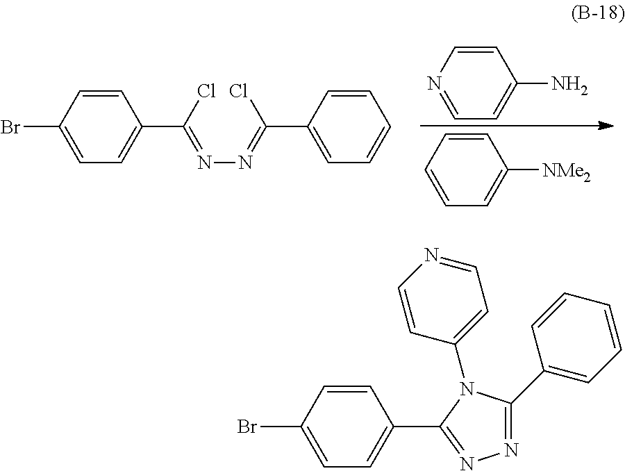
C1(Br)=CC=C(C(Cl)=NN=C(C2=CC=CC=C2)Cl)C=C1.N1=CC=C(N)C=C1.C1=CC=C([NMe2])C=C1.C1(Br)=CC=C(C2=NN=C(C3=CC=CC=C3)N2C2=CC=NC=C2)C=C1
